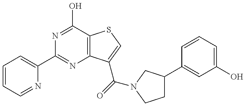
C1=CC=NC(C2=NC3=C(C(O)=N2)SC=C3C(=O)N2CC(C3=CC(O)=CC=C3)CC2)=C1
